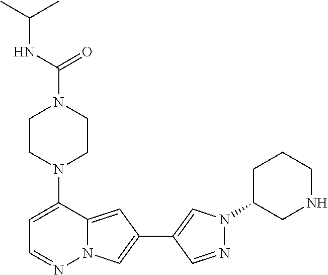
N1(C2=CC=NN3C2=CC(C2=CN(C4CNCCC4)N=C2)=C3)CCN(C(=O)NC(C)C)CC1
